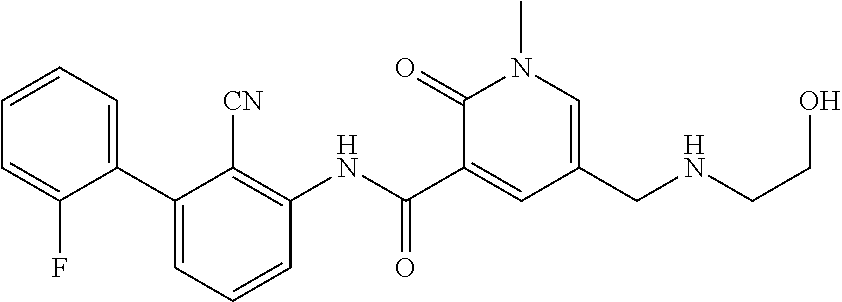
C1(C2=CC=CC=C2F)=CC=CC(NC(C2=CC(CNCCO)=CN(C)C2=O)=O)=C1[CN]
